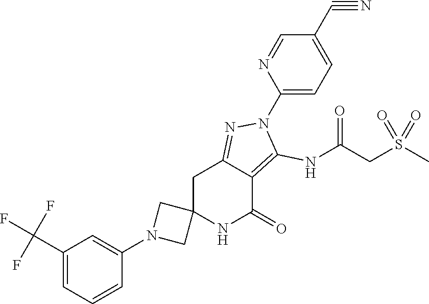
C12(NC(=O)C3=C(NC(CS(C)(=O)=O)=O)N(C4=CC=C(C#N)C=N4)N=C3C1)CN(C1=CC(C(F)(F)F)=CC=C1)C2
